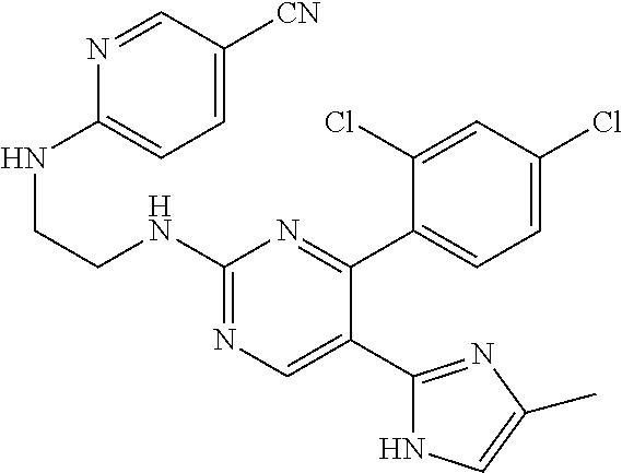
N1=CC([CN])=CC=C1NCCNC1=NC=C(C2=NC(C)=CN2)C(C2=CC=C(Cl)C=C2Cl)=N1
